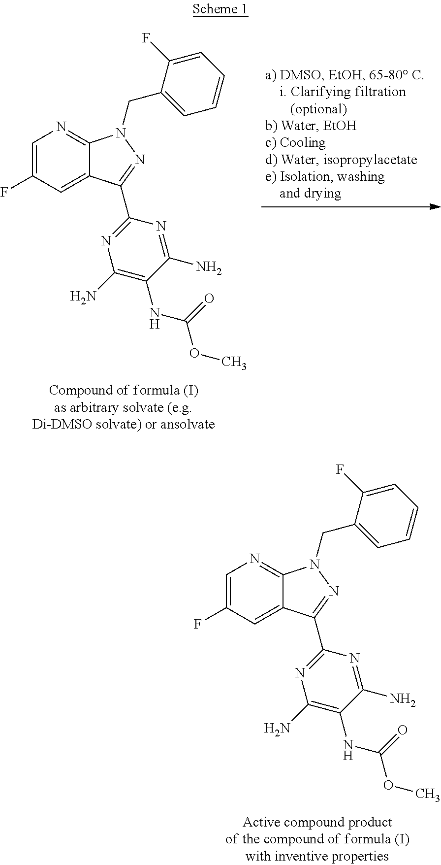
C1(C2=NN(CC3=CC=CC=C3F)C3=NC=C(F)C=C32)=NC(N)=C(NC(OC)=O)C(N)=N1.C1(C2=NN(CC3=CC=CC=C3F)C3=NC=C(F)C=C32)=NC(N)=C(NC(OC)=O)C(N)=N1
